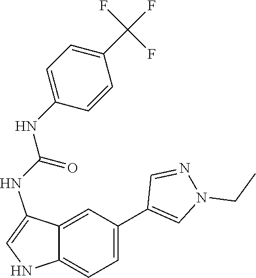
C12=CC=C(C3=CN(CC)N=C3)C=C1C(NC(NC1=CC=C(C(F)(F)F)C=C1)=O)=CN2
